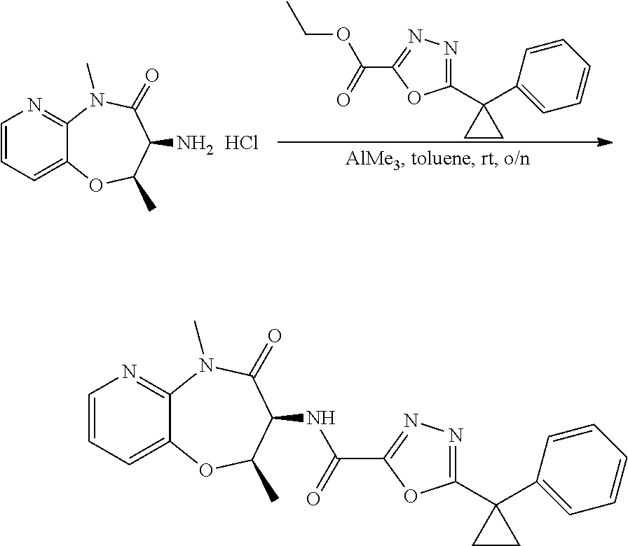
C1=CC=C2C(=N1)N(C)C(=O)C(N)C(C)O2.Cl.CCOC(C1=NN=C(C2(C3=CC=CC=C3)CC2)O1)=O.C1=CC=C2C(=N1)N(C)C(=O)C(NC(=O)C1=NN=C(C3(C4=CC=CC=C4)CC3)O1)C(C)O2
